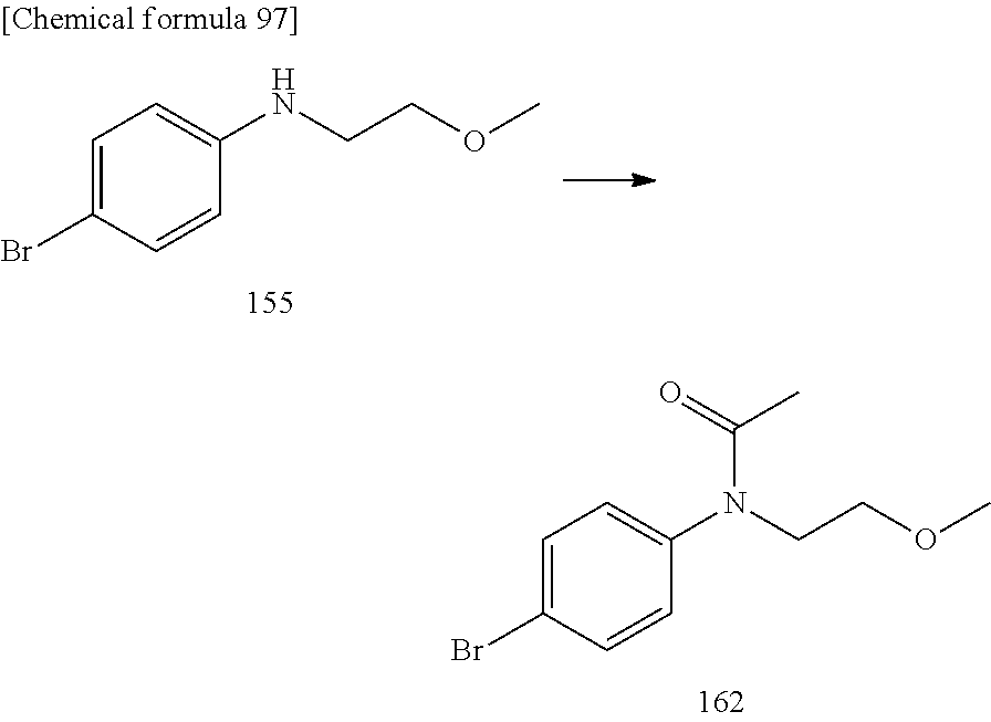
C(COC)NC1=CC=C(Br)C=C1.C(COC)N(C1=CC=C(Br)C=C1)C(=O)C
